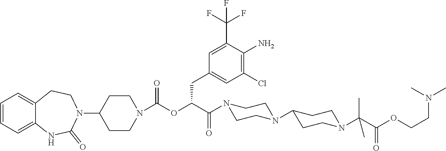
C1=CC=C2C(=C1)CCN(C1CCN(C(OC(C(N3CCN(C4CCN(C(C(OCCN(C)C)=O)(C)C)CC4)CC3)=O)CC3=CC(Cl)=C(N)C(C(F)(F)F)=C3)=O)CC1)C(=O)N2
